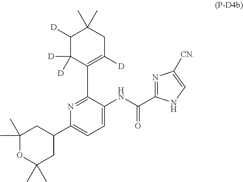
N1=C(C2=C([D])CC(C)(C)C([D])C2([D])[D])C(NC(C2=NC([CN])=CN2)=O)=CC=C1C1CC(C)(C)OC(C)(C)C1
